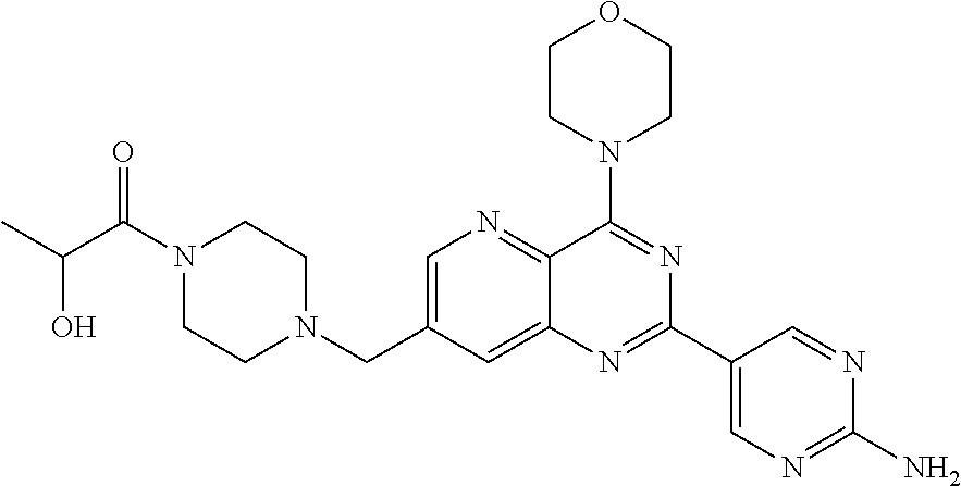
C1=C(CN2CCN(C(C(C)O)=O)CC2)C=C2C(=N1)C(N1CCOCC1)=NC(C1=CN=C(N)N=C1)=N2
